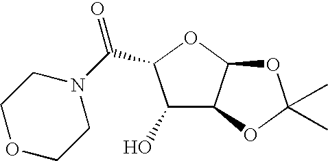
C1(O)C2C(OC1C(N1CCOCC1)=O)OC(C)(C)O2
